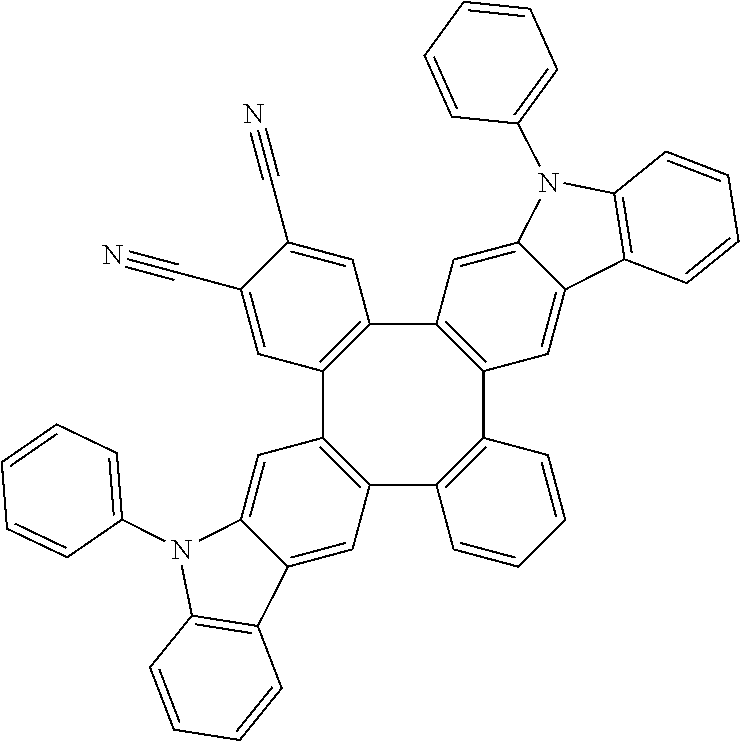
C12=C(C3=C(C4=C(C5=C1C=C(C#N)C(C#N)=C5)C=C1C(=C4)C4=C(N1C1=CC=CC=C1)C=CC=C4)C=CC=C3)C=C1C(=C2)N(C2=CC=CC=C2)C2=C1C=CC=C2
